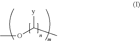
O(C(C)[y])C
